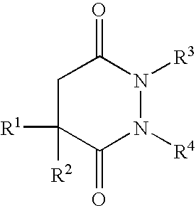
C1C([R2])([R1])C(=O)N([R4])N([R3])C1=O
